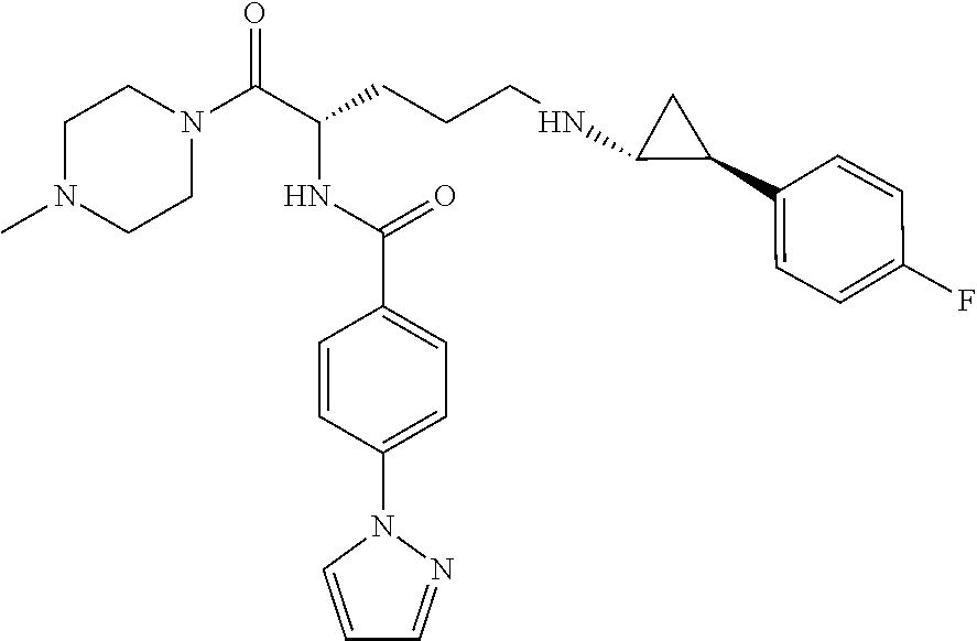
C1N(C)CCN(C(C(CCCNC2C(C3=CC=C(F)C=C3)C2)NC(C2=CC=C(N3C=CC=N3)C=C2)=O)=O)C1
